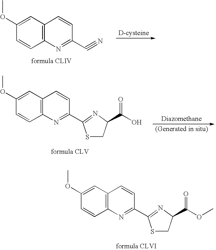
C1(OC)=CC2=C(C=C1)N=C(C1=NC(C(=O)OC)CS1)C=C2.C1(OC)=CC2=C(C=C1)N=C(C#N)C=C2.C1(OC)=CC2=C(C=C1)N=C(C1=NC(C(=O)O)CS1)C=C2
